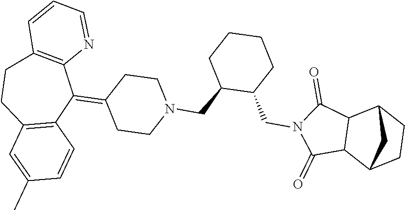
C1(=C2C3=C(CCC4=C2C=CC(C)=C4)C=CC=N3)CCN(CC2C(CN3C(=O)C4C(C3=O)C3CCC4C3)CCCC2)CC1
